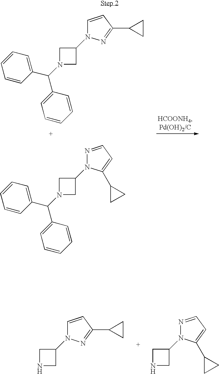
C1=CC(C(N2CC(N3C=CC(C4CC4)=N3)C2)C2=CC=CC=C2)=CC=C1.C1=CC(C(N2CC(N3N=CC=C3C3CC3)C2)C2=CC=CC=C2)=CC=C1.N1CC(N2C=CC(C3CC3)=N2)C1.N1CC(N2N=CC=C2C2CC2)C1
